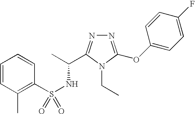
S(NC(C)C1=NN=C(OC2=CC=C(F)C=C2)N1CC)(=O)(C1=C(C)C=CC=C1)=O
